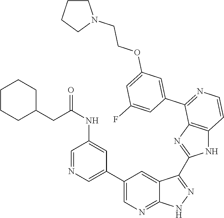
C1=NC=C(C2=CN=C3C(=C2)C(C2=NC4=C(N2)C=CN=C4C2=CC(OCCN4CCCC4)=CC(F)=C2)=NN3)C=C1NC(=O)CC1CCCCC1
